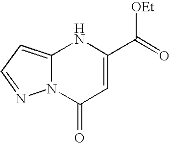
C12=CC=NN1C(=O)C=C(C([OEt])=O)N2
